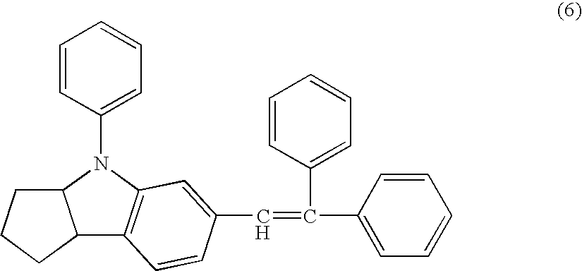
C(C1=CC=CC=C1)(C1=CC=CC=C1)=CC1=CC2=C(C3C(N2C2=CC=CC=C2)CCC3)C=C1
